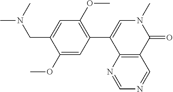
C12=C(N=CN=C1)C(C1=C(OC)C=C(CN(C)C)C(OC)=C1)=CN(C)C2=O
